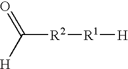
[H][R1][R2]C([H])=O
